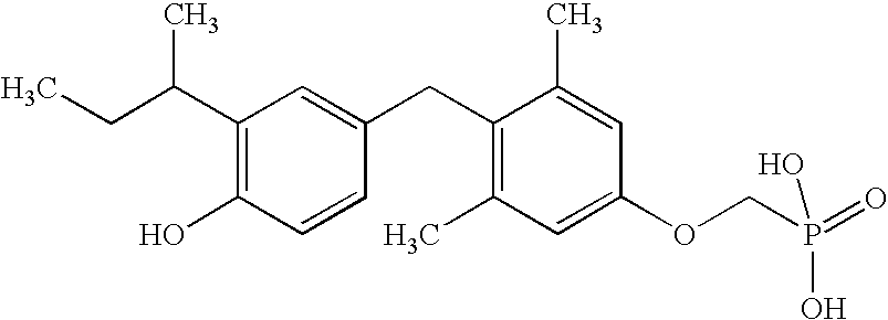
C1(C(CC)C)=C(O)C=CC(CC2=C(C)C=C(OCP(=O)(O)O)C=C2C)=C1
